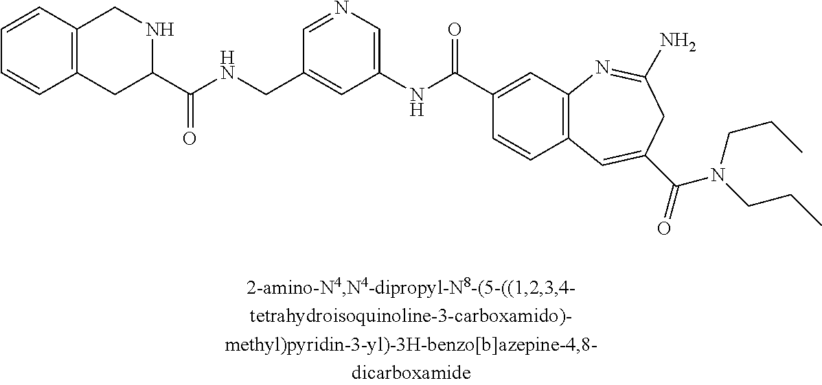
C1(C(NCC2=CC(NC(C3=CC4=C(C=C3)C=C(C(=O)N(CCC)CCC)CC(N)=N4)=O)=CN=C2)=O)NCC2=C(C1)C=CC=C2
